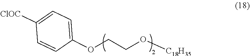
O(CCO[C18H35])C1=CC=C([ClOC])C=C1
